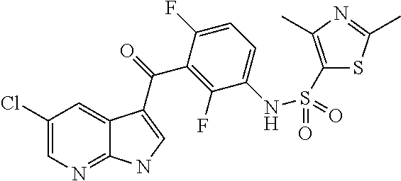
C1(Cl)=CN=C2C(=C1)C(C(=O)C1=C(F)C(NS(=O)(=O)C3=C(C)N=C(C)S3)=CC=C1F)=CN2
